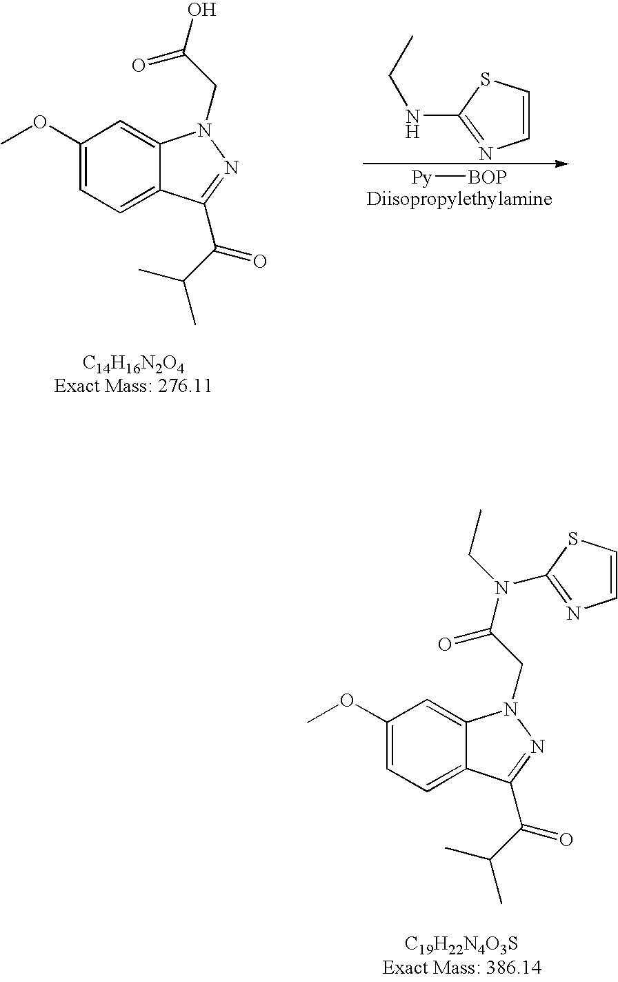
C1(OC)=CC=C2C(=C1)N(CC(N(CC)C1=NC=CS1)=O)N=C2C(C(C)C)=O.C1(OC)=CC=C2C(=C1)N(CC(O)=O)N=C2C(C(C)C)=O.C1=CN=C(NCC)S1.[Py][BOP]
